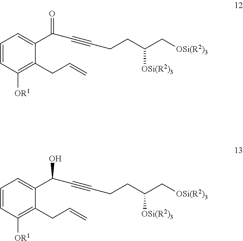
C1=CC([OR1])=C(CC=C)C(C(=O)C#CCCC(C[OSi(R2)3])[OSi(R2)3])=C1.C1=CC([OR1])=C(CC=C)C(C(O)C#CCCC(C[OSi(R2)3])[OSi(R2)3])=C1
